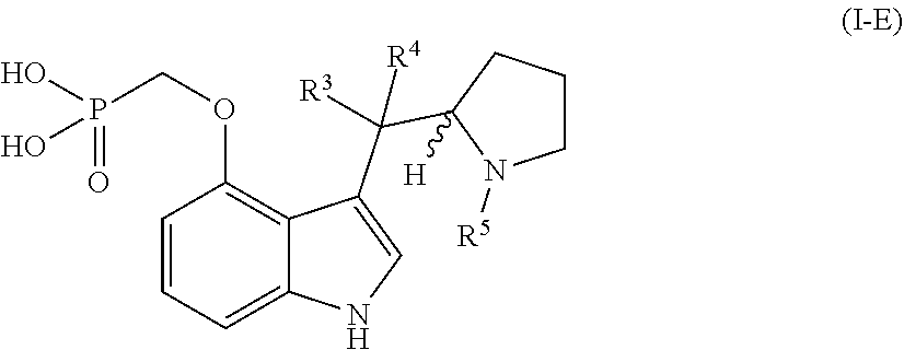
C1=CC=C2C(=C1OCP(O)(=O)O)C(C(C1([H])N([R5])CCC1)([R4])[R3])=CN2
